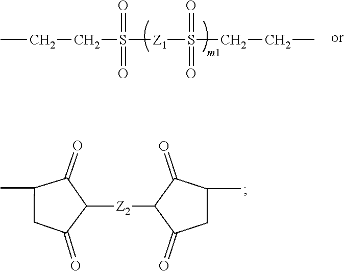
C1C(=O)C([Z2]C2C(=O)CC(C)C2=O)C(=O)C1C.CCCS(=O)(=O)[Z1]S(=O)(=O)CCC
